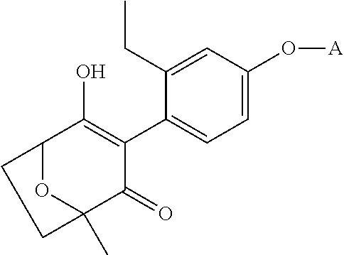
C1=C(O[A])C=C(CC)C(C2=C(O)C3OC(C)(C2=O)CC3)=C1
